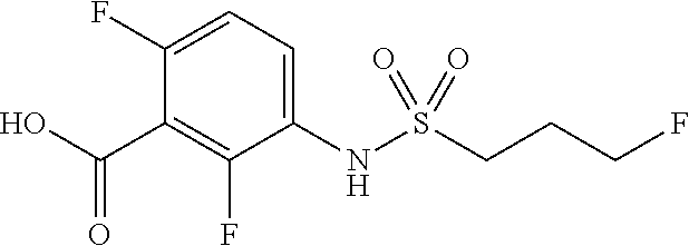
C1(F)=CC=C(NS(CCCF)(=O)=O)C(F)=C1C(O)=O
